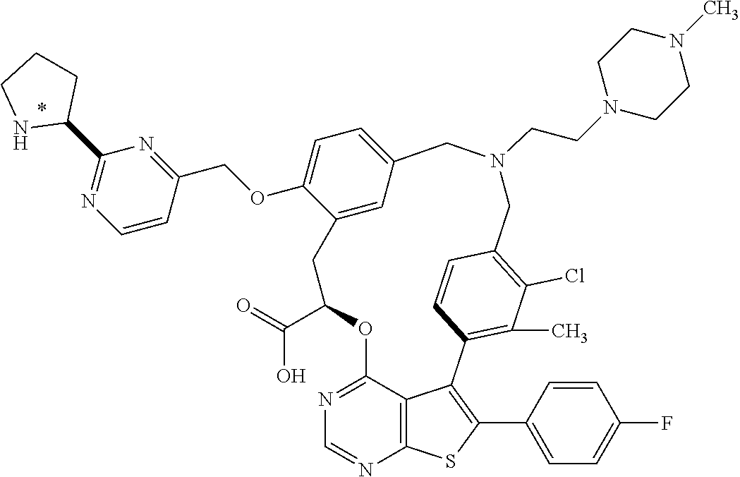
O(C1=CC=C2C=C1CC(C(O)=O)OC1=NC=NC3=C1C(=C(C1=CC=C(F)C=C1)S3)C1=C(C)C(Cl)=C(C=C1)CN(CCN1CCN(C)CC1)C2)CC1=NC(C2NCCC2)=NC=C1
